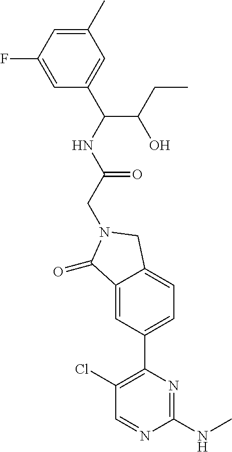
C1(=O)C2=CC(C3=C(Cl)C=NC(NC)=N3)=CC=C2CN1CC(=O)NC(C(CC)O)C1=CC(C)=CC(F)=C1
